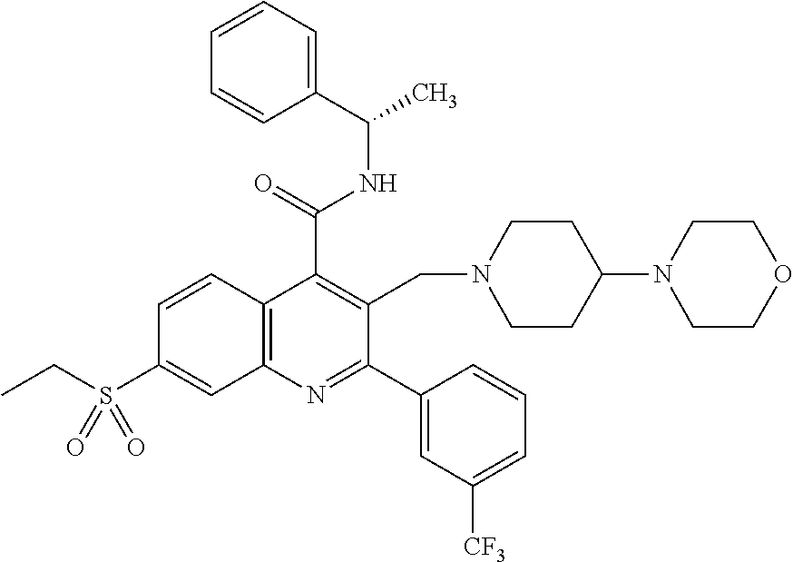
C1(C(=O)NC(C2=CC=CC=C2)C)=C(CN2CCC(N3CCOCC3)CC2)C(C2=CC([CF3])=CC=C2)=NC2=C1C=CC(S(CC)(=O)=O)=C2
